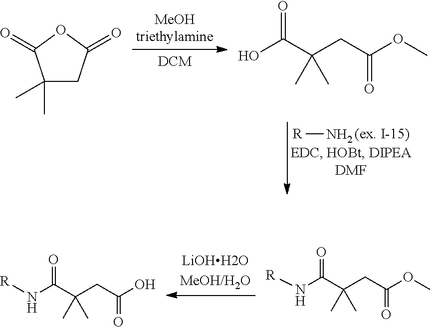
[R]N.C1(C)(C)CC(=O)OC1=O.OC(=O)C(CC(OC)=O)(C)C.[R]NC(C(CC(O)=O)(C)C)=O.[R]NC(C(CC(OC)=O)(C)C)=O
